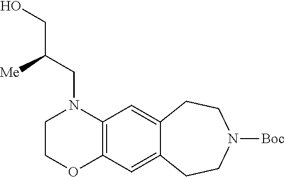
C1COC2=C(N1CC(CO)[Me])C=C1C(=C2)CCN([Boc])CC1
